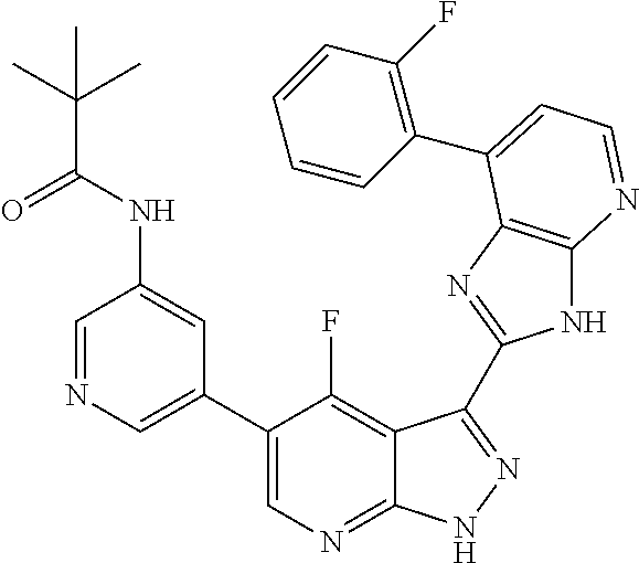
C1=NC=C(C2=CN=C3C(=C2F)C(C2=NC4=C(N2)N=CC=C4C2=C(F)C=CC=C2)=NN3)C=C1NC(C(C)(C)C)=O
